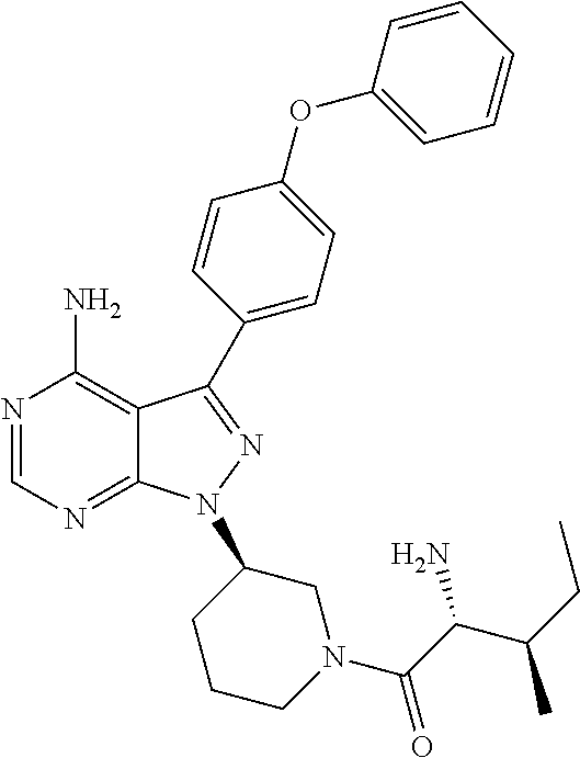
N1=CN=C2C(=C1N)C(C1=CC=C(OC3=CC=CC=C3)C=C1)=NN2C1CCCN(C(C(C(CC)C)N)=O)C1
